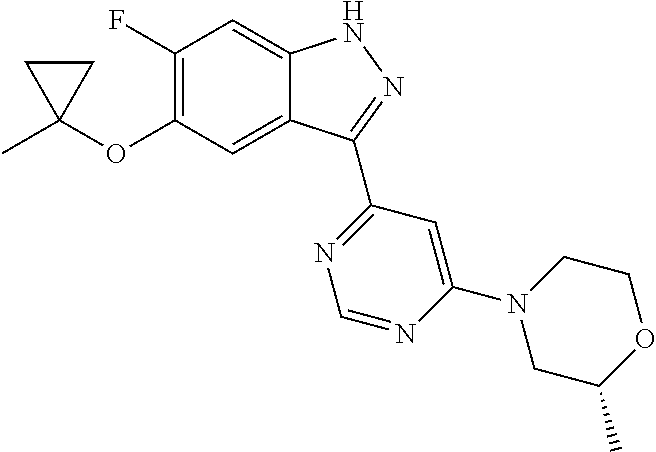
CC1(OC2=C(F)C=C3C(=C2)C(C2=NC=NC(N4CC(C)OCC4)=C2)=NN3)CC1
